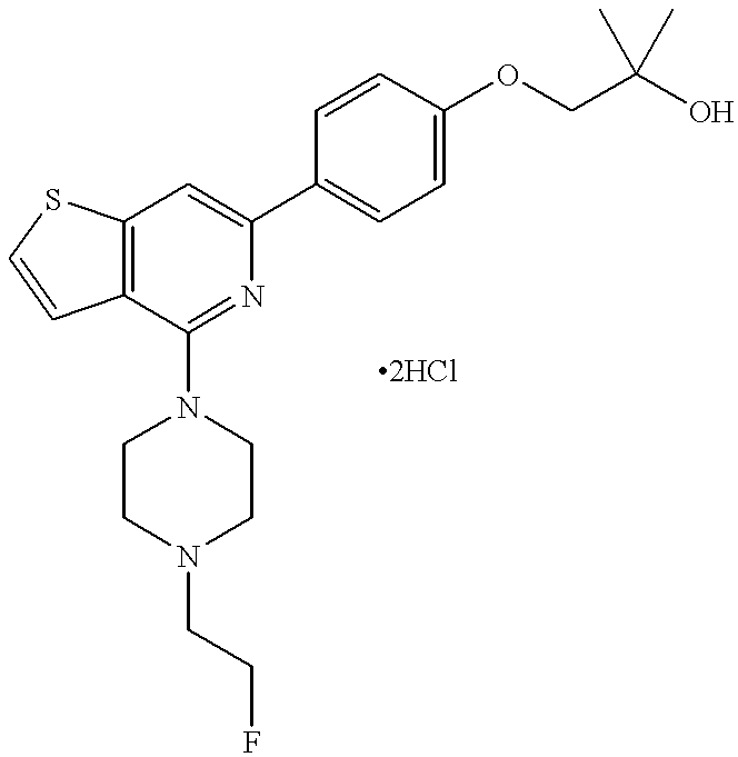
C12=C(C(N3CCN(CCF)CC3)=NC(C3=CC=C(OCC(O)(C)C)C=C3)=C1)C=CS2
